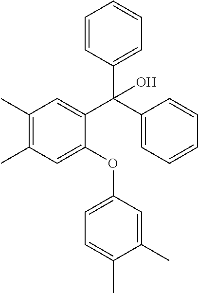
C1=CC(C(C2=CC=CC=C2)(C2=CC(C)=C(C)C=C2OC2=CC=C(C)C(C)=C2)O)=CC=C1
